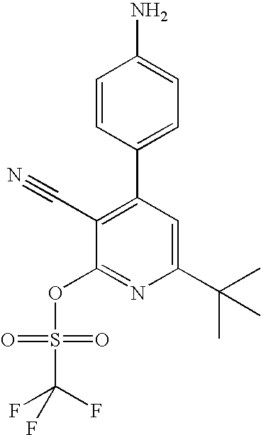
C1=CC(C2=C(C#N)C(OS(C(F)(F)F)(=O)=O)=NC(C(C)(C)C)=C2)=CC=C1N
